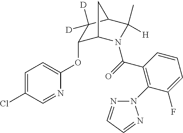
C1=C(Cl)C=NC(OC2C3N(C(=O)C4=C(N5N=CC=N5)C(F)=CC=C4)C(C)([H])C(C2([D])[D])C3)=C1
